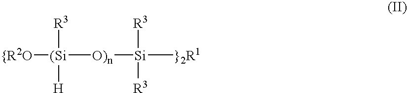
[{R2O][(Si]([O)n][Si]([}2R1])([R3])[R3])([R3])[H]
